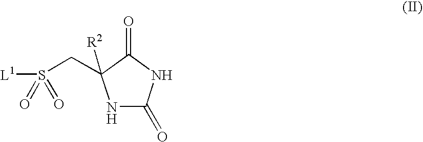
N1C(=O)NC(=O)C1(CS([L1])(=O)=O)[R2]
